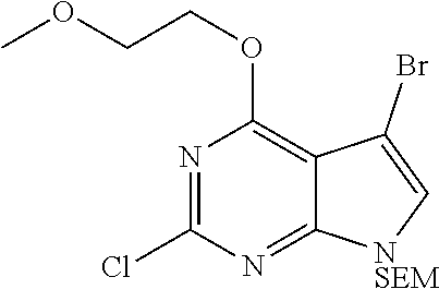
N1=C(Cl)N=C2C(=C1OCCOC)C(Br)=C[NSEM]2
